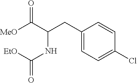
C1(CC(C([MeO])=O)NC(=O)[EtO])=CC=C(Cl)C=C1
